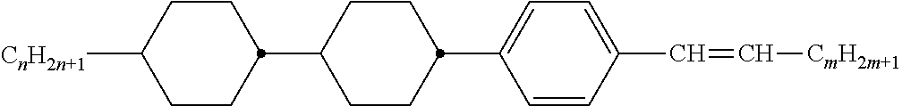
C1(C2CCC([CnH2n+1])CC2)CCC(C2=CC=C(C=C[CmH2m+1])C=C2)CC1
